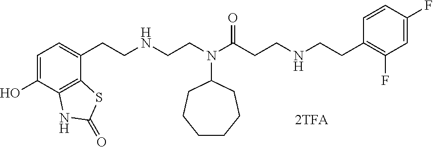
C1=C(O)C2=C(C(CCNCCN(C(CCNCCC3=C(F)C=C(F)C=C3)=O)C3CCCCCC3)=C1)SC(=O)N2
